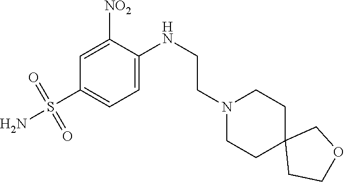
NS(C1=CC=C(NCCN2CCC3(CC2)CCOC3)C([NO2])=C1)(=O)=O
